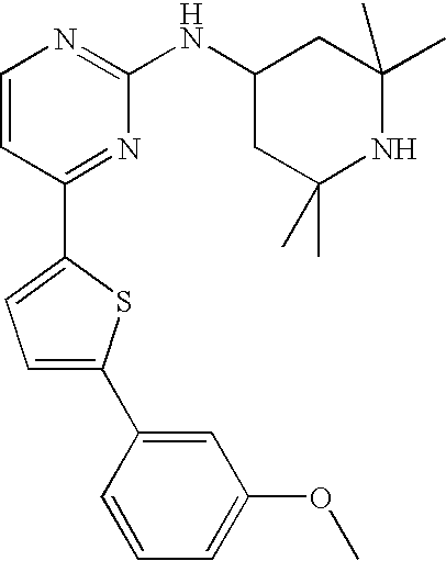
C1=CC(C2=CC=C(C3=CC(OC)=CC=C3)S2)=NC(NC2CC(C)(C)NC(C)(C)C2)=N1
